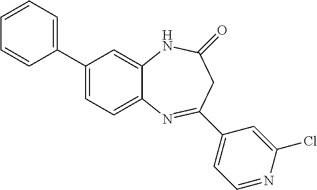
C1(C2=CC=CC=C2)=CC=C2C(=C1)NC(=O)CC(C1=CC=NC(Cl)=C1)=N2
